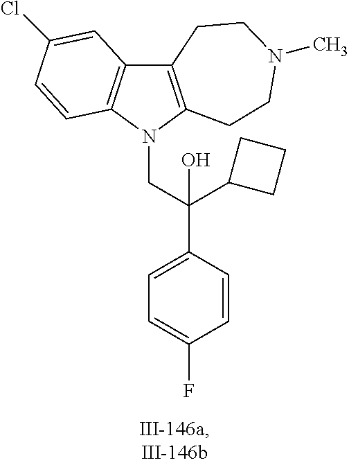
C12=C(N(CC(C3=CC=C(F)C=C3)(O)C3CCC3)C3=C1C=C(Cl)C=C3)CCN(C)CC2
